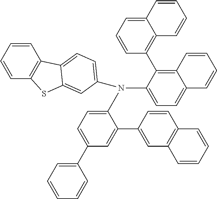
C1(N(C2=CC=C3C(=C2C2=C4C(=CC=C2)C=CC=C4)C=CC=C3)C2=CC=C3C(=C2)SC2=C3C=CC=C2)=CC=C(C2=CC=CC=C2)C=C1C1=CC2=C(C=C1)C=CC=C2
